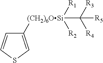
C1=CSC=C1[(CH2)6OSi]([R1])([R2])C([R3])([R4])[R5]
